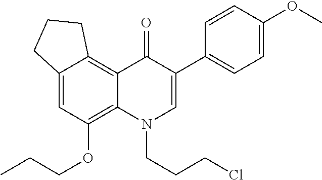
C12=CC(OCCC)=C3C(=C1CCC2)C(=O)C(C1=CC=C(OC)C=C1)=CN3CCCCl
